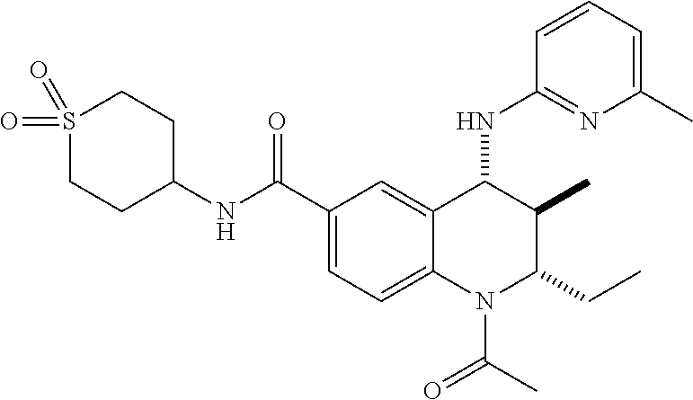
C1(C(NC2CCS(=O)(=O)CC2)=O)=CC=C2C(=C1)C(NC1=NC(C)=CC=C1)C(C)C(CC)N2C(C)=O
